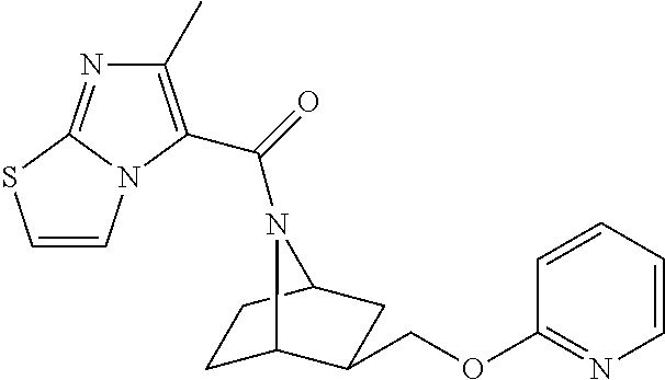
C1C2C(COC3=NC=CC=C3)CC(C1)N2C(=O)C1=C(C)N=C2N1C=CS2
